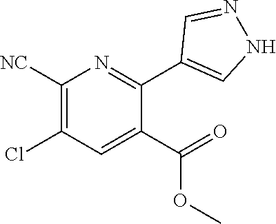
C1([NC])=C(Cl)C=C(C(=O)OC)C(C2=CNN=C2)=N1
